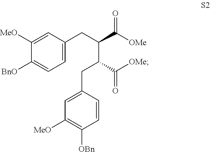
C1=C(CC(C([OMe])=O)C(CC2=CC([MeO])=C([OBn])C=C2)C([OMe])=O)C=C([MeO])C([BnO])=C1
